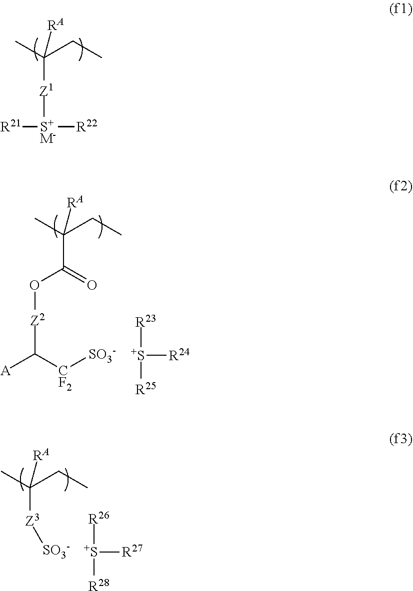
C([Z1][S+M-]([R21])[R22])(C)(CC)[RA].C(C(=O)O[Z2]C([A])[CF2][SO3-])(C)(CC)[RA].[S+]([R23])([R25])[R24].C([Z3][SO3-])(C)(CC)[RA].[S+]([R26])([R28])[R27]
